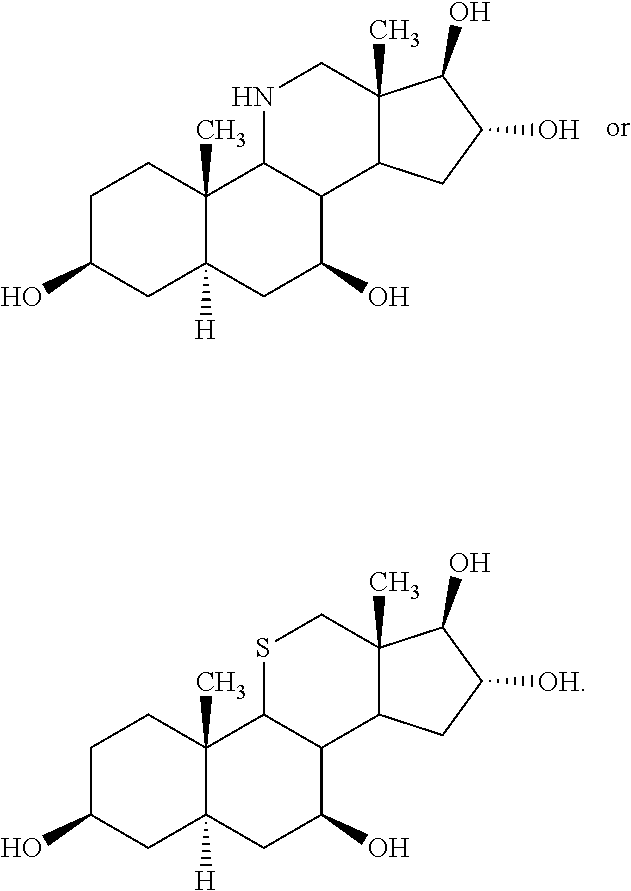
C1C(O)CC2([H])C(C)(C1)C1C(C(O)C2)C2C(C)(CN1)C(O)C(O)C2.C1C(O)CC2([H])C(C)(C1)C1C(C(O)C2)C2C(C)(CS1)C(O)C([OH])C2
